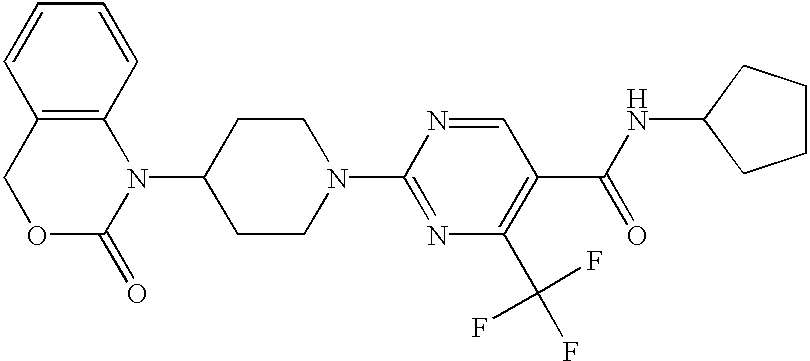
C12=C(C=CC=C1)N(C1CCN(C3=NC(C(F)(F)F)=C(C(=O)NC4CCCC4)C=N3)CC1)C(=O)OC2
